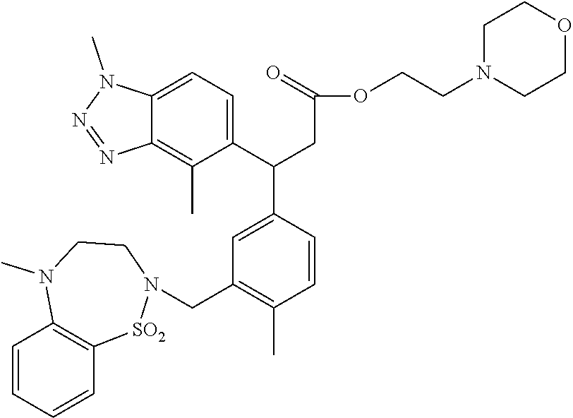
C1=CC=CC2=C1N(C)CCN(CC1=C(C)C=CC(C(C3=CC=C4C(=C3C)N=NN4C)CC(=O)OCCN3CCOCC3)=C1)[SO2]2
